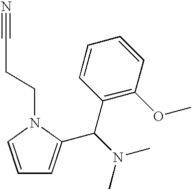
C1=CN(CCC#N)C(C(N(C)C)C2=C(OC)C=CC=C2)=C1
